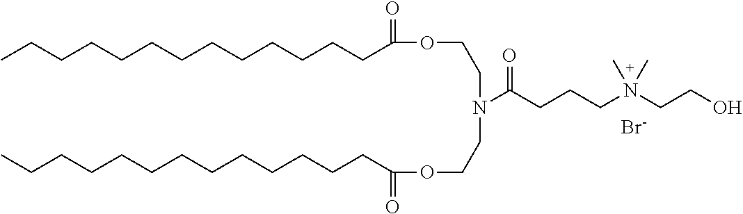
CCCCCCCCCCCCCC(OCCN(CCOC(CCCCCCCCCCCCC)=O)C(CCCN(CCO)(C)C)=O)=O.[Br-]
